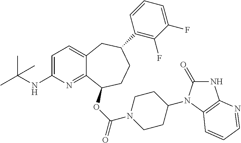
C1=C(NC(C)(C)C)N=C2C(=C1)CC(C1=C(F)C(F)=CC=C1)CCC2OC(=O)N1CCC(N2C(=O)NC3=C2C=CC=N3)CC1
